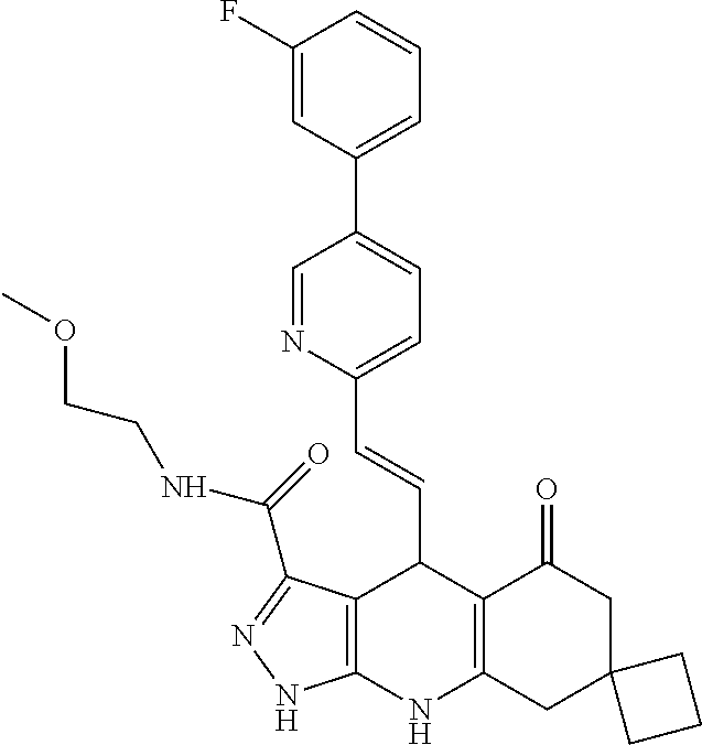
C1(F)=CC(C2=CC=C(C=CC3C4=C(NC5=C3C(=O)CC3(C5)CCC3)NN=C4C(NCCOC)=O)N=C2)=CC=C1
